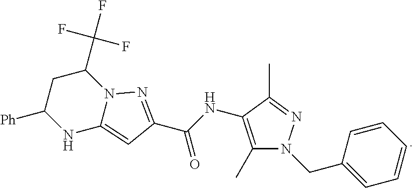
C1(C)=C(NC(C2=NN3C(=C2)NC([Ph])CC3C(F)(F)F)=O)C(C)=NN1CC1=CC=CC=C1
